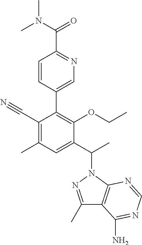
C1(C#N)=C(C)C=C(C(C)N2N=C(C)C3=C2N=CN=C3N)C(OCC)=C1C1=CN=C(C(N(C)C)=O)C=C1
